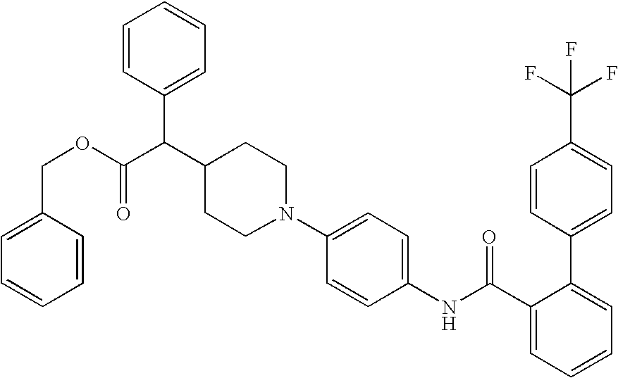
N1(C2=CC=C(NC(C3=CC=CC=C3C3=CC=C(C(F)(F)F)C=C3)=O)C=C2)CCC(C(C(OCC2=CC=CC=C2)=O)C2=CC=CC=C2)CC1
